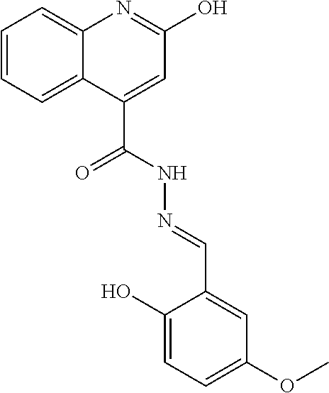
C1=CC=C2C(=C1)N=C(O)C=C2C(NN=CC1=CC(OC)=CC=C1O)=O
